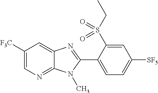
C1([F3C])=CN=C2C(=C1)N=C(C1=CC=C([SF5])C=C1S(CC)(=O)=O)N2C
